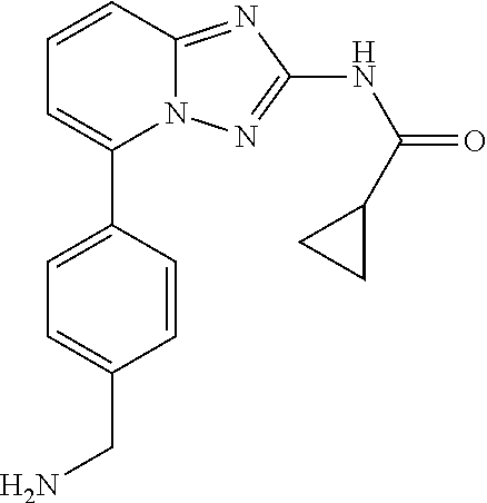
C1=C(C2=CC=CC3=NC(NC(=O)C4CC4)=NN23)C=CC(CN)=C1
